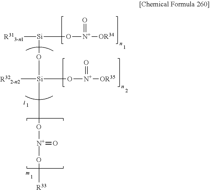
[R313-n1][Si](O[N+]([OR34])=O)O[Si](O[N+](O[R33])=O)([R322-n2])O[N+]([OR35])=O
